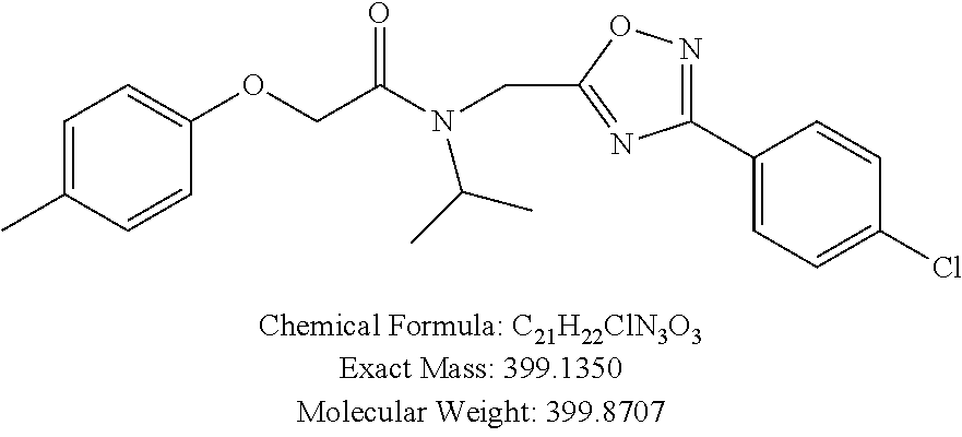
O(CC(N(CC1=NC(C2=CC=C(Cl)C=C2)=NO1)C(C)C)=O)C1=CC=C(C)C=C1
